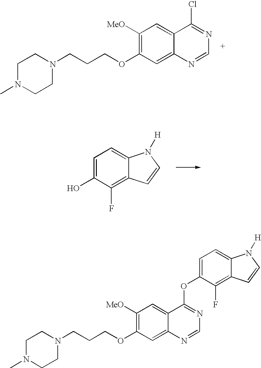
C1([MeO])=C(OCCCN2CCN(C)CC2)C=C2C(=C1)C(Cl)=NC=N2.C1(O)=CC=C2C(=C1F)C=CN2[H].C1([MeO])=C(OCCCN2CCN(C)CC2)C=C2C(=C1)C(OC1=CC=C3C(=C1F)C=CN3[H])=NC=N2
